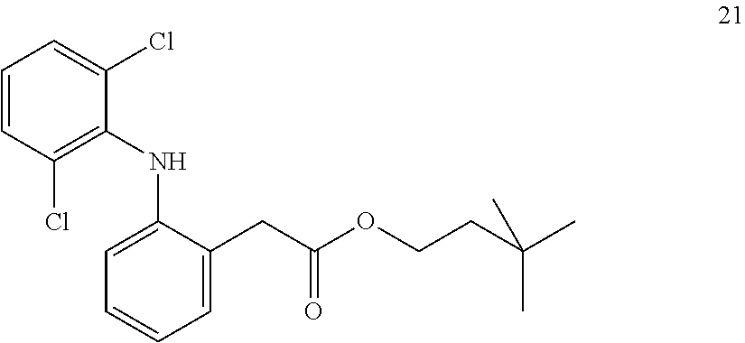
C1=C(NC2=C(Cl)C=CC=C2Cl)C(CC(OCCC(C)(C)C)=O)=CC=C1
